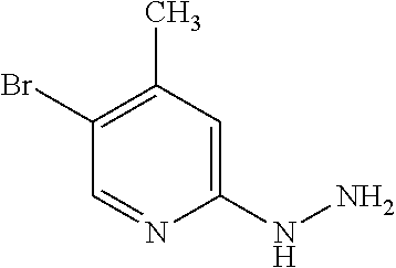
C1(NN)=CC(C)=C(Br)C=N1
